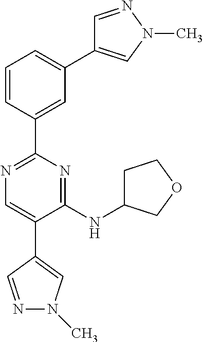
C1=CC(C2=NC=C(C3=CN(C)N=C3)C(NC3CCOC3)=N2)=CC(C2=CN(C)N=C2)=C1
